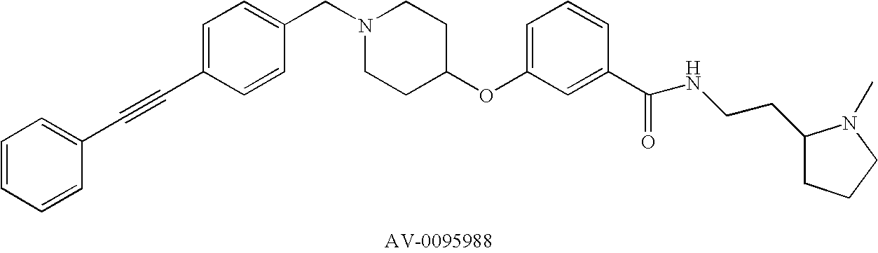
C1(CN2CCC(OC3=CC=CC(C(=O)NCCC4CCCN4C)=C3)CC2)=CC=C(C#CC2=CC=CC=C2)C=C1
